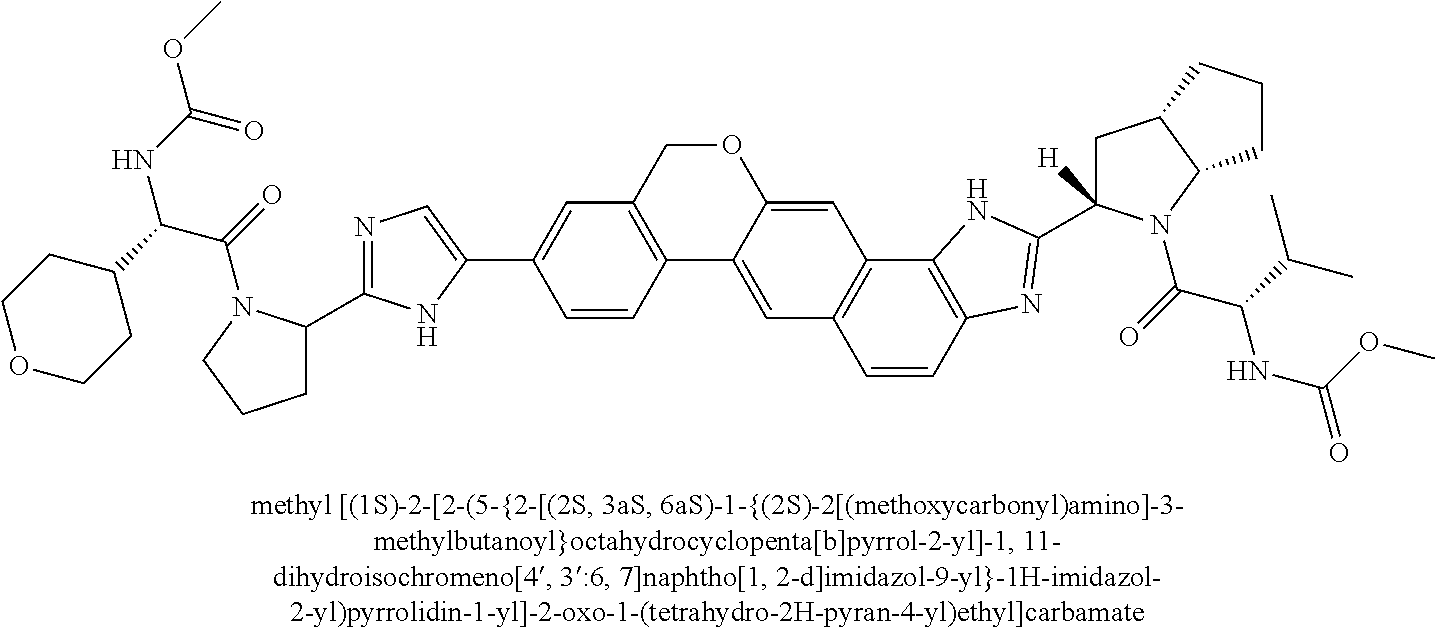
C1=C(C2=CN=C(C3CCCN3C(C(NC(=O)OC)C3CCOCC3)=O)N2)C=CC2=C1COC1=CC3=C(C=C21)C=CC1=C3NC(C2([H])CC3C(N2C(C(NC(OC)=O)C(C)C)=O)CCC3)=N1
